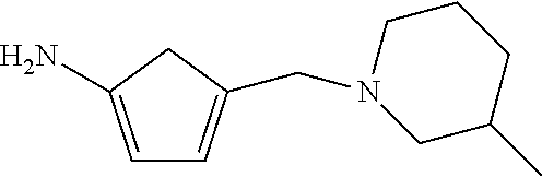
C1=C(N)CC(CN2CC(C)CCC2)=C1
